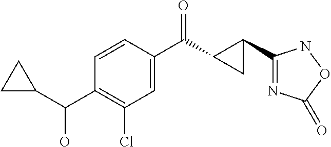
C1=CC(C(C2C(C3=NC(=O)ON3)C2)=O)=CC(Cl)=C1C(C1CC1)O
